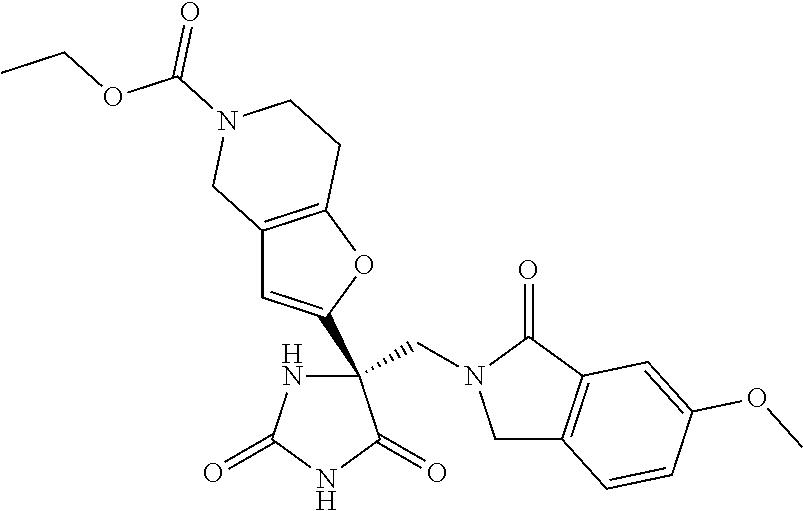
C(N1CC2=C(C1=O)C=C(OC)C=C2)C1(C2=CC3=C(O2)CCN(C(OCC)=O)C3)NC(=O)NC1=O
